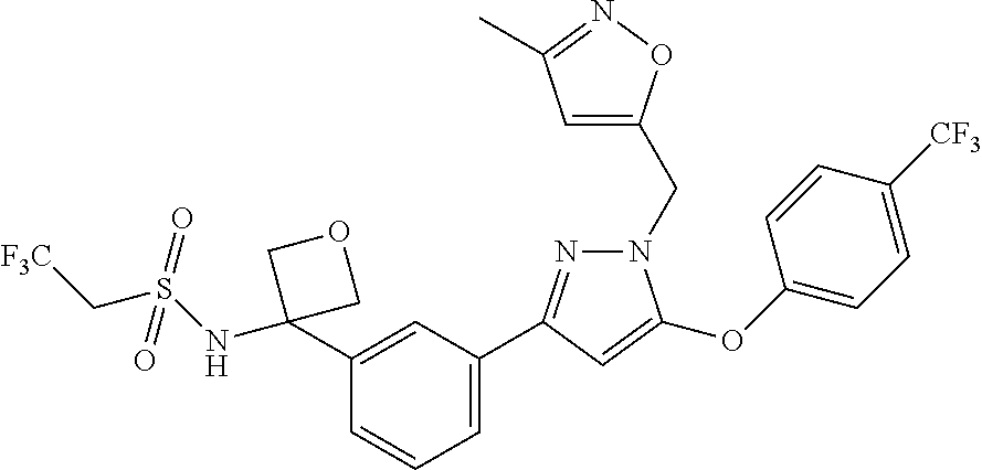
C1=C(C2=NN(CC3=CC(C)=NO3)C(OC3=CC=C([CF3])C=C3)=C2)C=C(C2(NS(=O)(C[CF3])=O)COC2)C=C1
